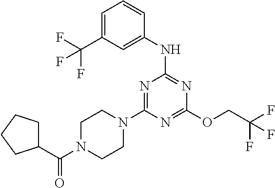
C1=C(C(F)(F)F)C=C(NC2=NC(OCC(F)(F)F)=NC(N3CCN(C(=O)C4CCCC4)CC3)=N2)C=C1
